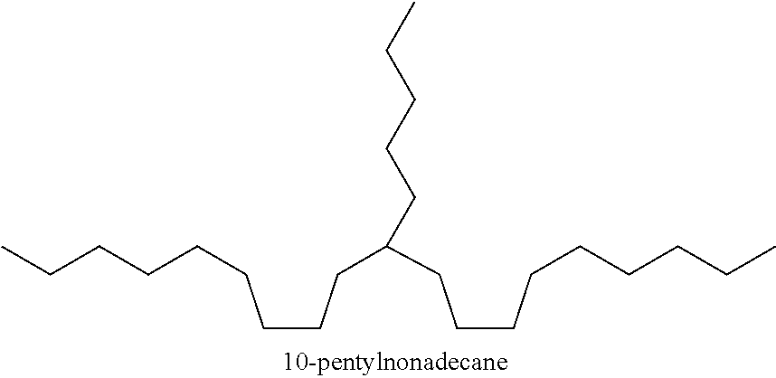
C(CCC(CCCCCCCCC)CCCCC)CCCCCC
